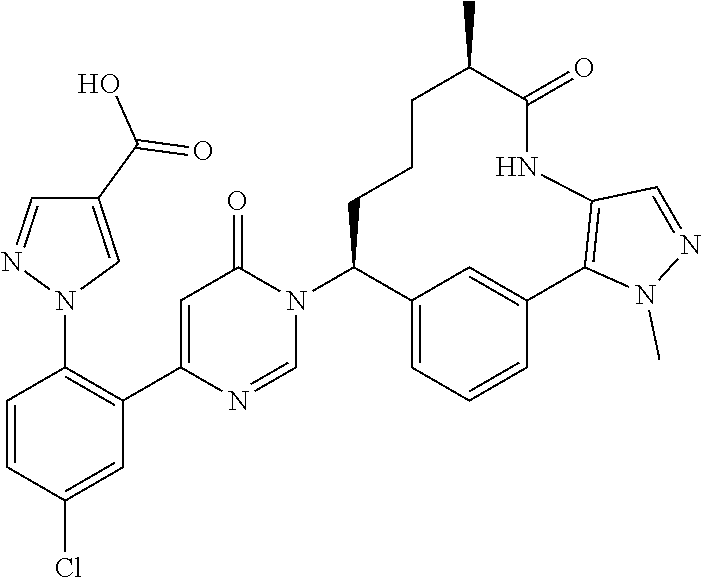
C1=C(C2=C(N3C=C(C(O)=O)C=N3)C=CC(Cl)=C2)N=CN(C2C3=CC=CC(=C3)C3=C(NC(=O)C(C)CCC2)C=NN3C)C1=O
